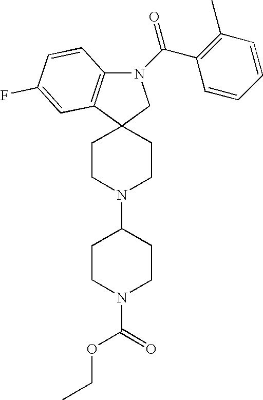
N1(C(=O)C2=C(C)C=CC=C2)C2=C(C3(C1)CCN(C1CCN(C(=O)OCC)CC1)CC3)C=C(F)C=C2
